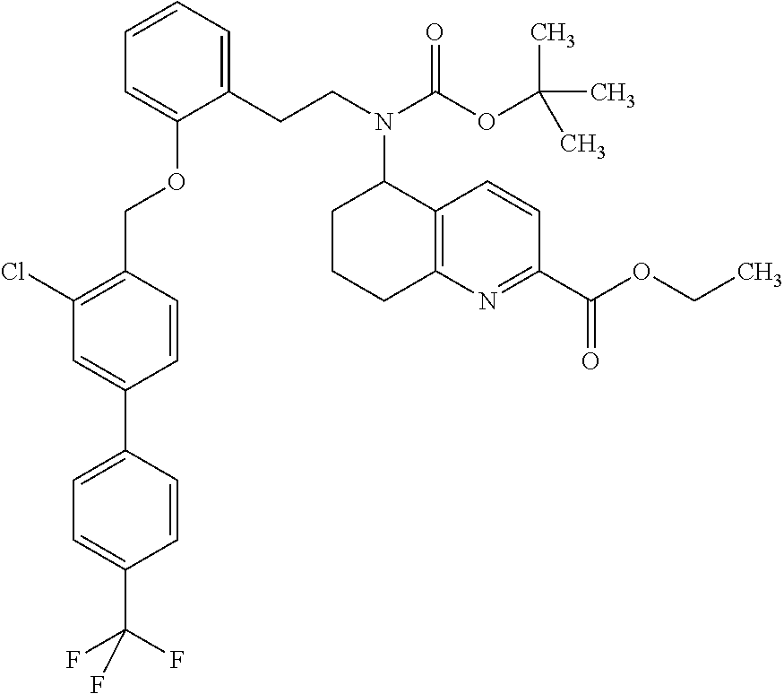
C1(C2=CC(Cl)=C(COC3=CC=CC=C3CCN(C(OC(C)(C)C)=O)C3CCCC4=C3C=CC(C(OCC)=O)=N4)C=C2)=CC=C(C(F)(F)F)C=C1
